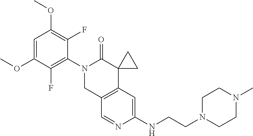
C1=C(OC)C(F)=C(N2CC3=C(C4(C2=O)CC4)C=C(NCCN2CCN(C)CC2)N=C3)C(F)=C1OC
